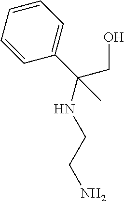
C1=CC=CC(C(CO)(NCCN)C)=C1
